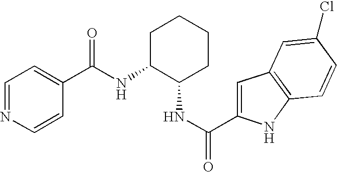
C1(C(NC2C(NC(=O)C3=CC4=C(N3)C=CC(Cl)=C4)CCCC2)=O)=CC=NC=C1
